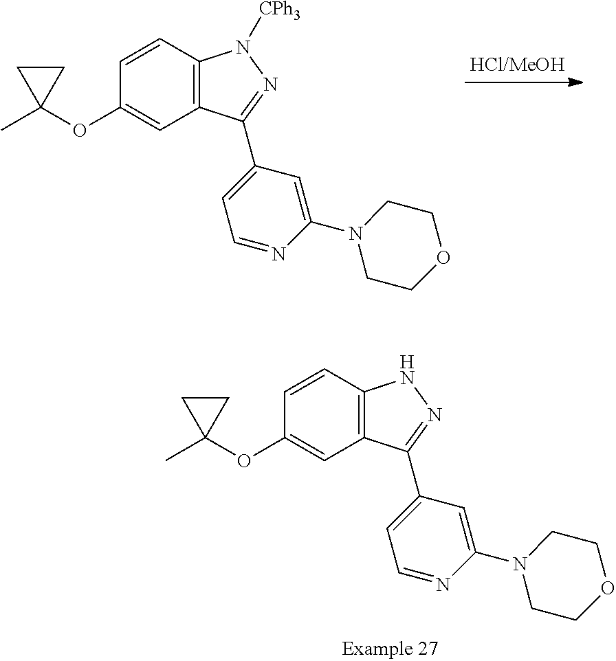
C1(OC2=CC3=C(C=C2)NN=C3C2=CC=NC(N3CCOCC3)=C2)(C)CC1.C1(OC2=CC3=C(C=C2)N([CPh3])N=C3C2=CC=NC(N3CCOCC3)=C2)(C)CC1
